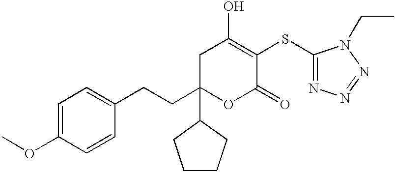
C1C(CCC2=CC=C(OC)C=C2)(C2CCCC2)OC(=O)C(SC2=NN=NN2CC)=C1O
